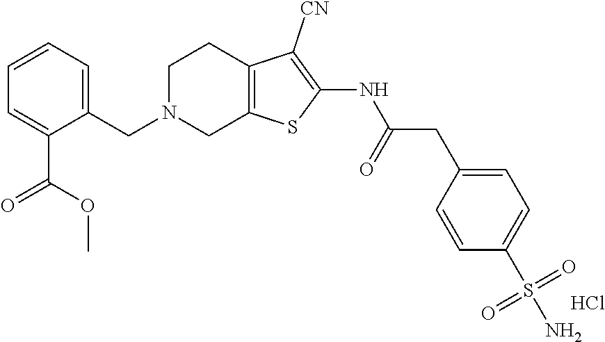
C1([CN])=C(NC(CC2=CC=C(S(N)(=O)=O)C=C2)=O)SC2=C1CCN(CC1=CC=CC=C1C(=O)OC)C2.Cl
